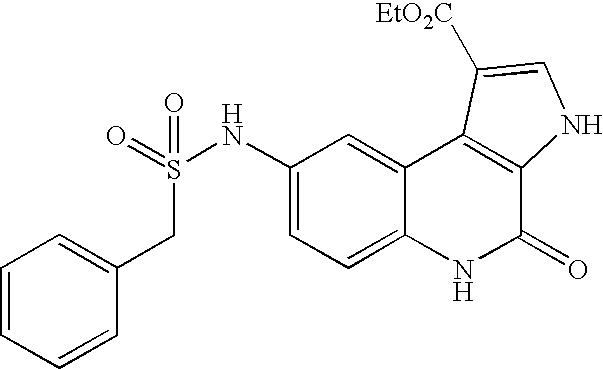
C(S(=O)(NC1=CC=C2C(=C1)C1=C(C(=O)N2)NC=C1[EtO2C])=O)C1=CC=CC=C1
